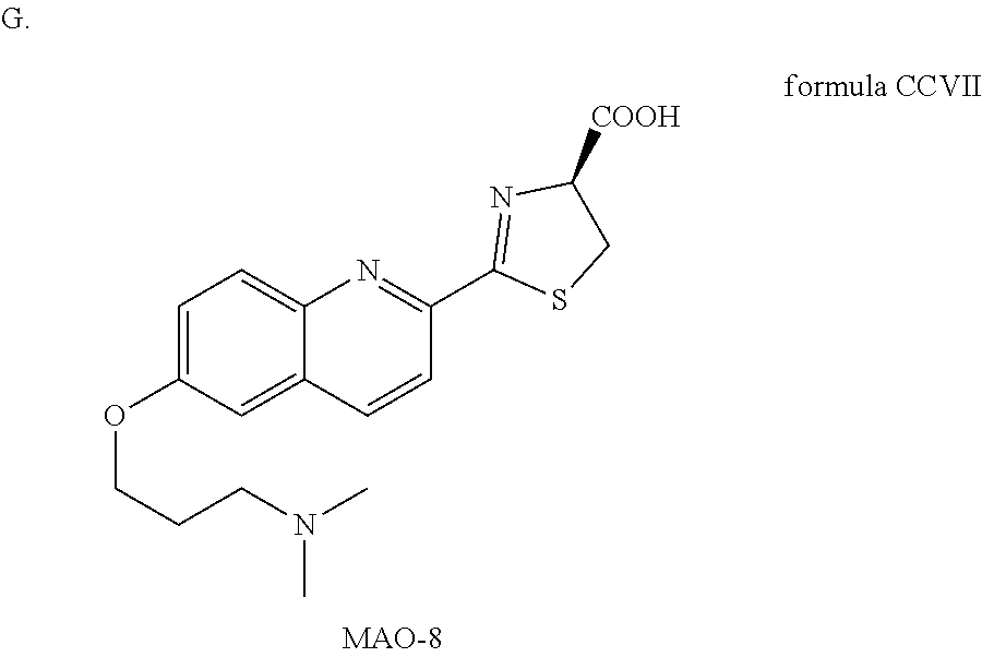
C1=C(OCCCN(C)C)C=C2C(=C1)N=C(C1=NC([COOH])CS1)C=C2
